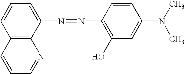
C12=C(C(N=NC3=C(O)C=C(N(C)C)C=C3)=CC=C1)N=CC=C2
